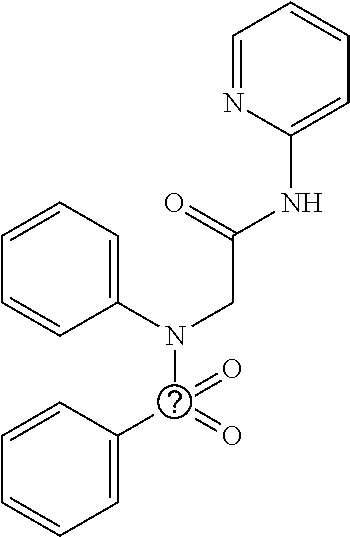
C1=NC(NC(=O)CN(C2=CC=CC=C2)C(C2=CC=CC=C2)(=O)=O)=CC=C1
